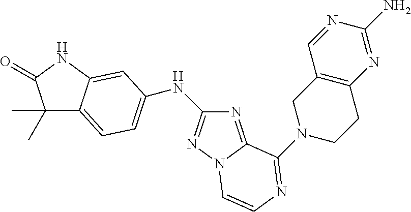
N1=C2N(N=C1NC1=CC=C3C(C)(C)C(=O)NC3=C1)C=CN=C2N1CCC2=C(C1)C=NC(N)=N2
